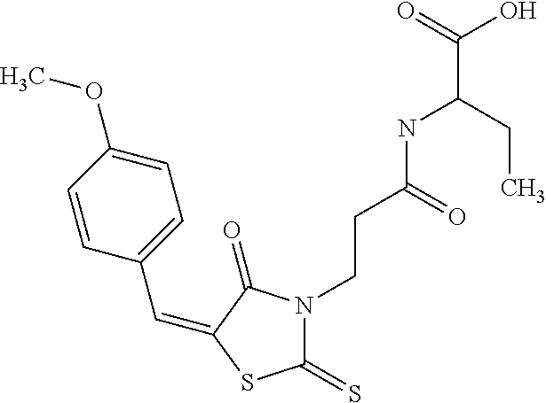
C(C1=CC=C(OC)C=C1)=C1C(=O)N(CCC(NC(CC)C(=O)O)=O)C(=S)S1
